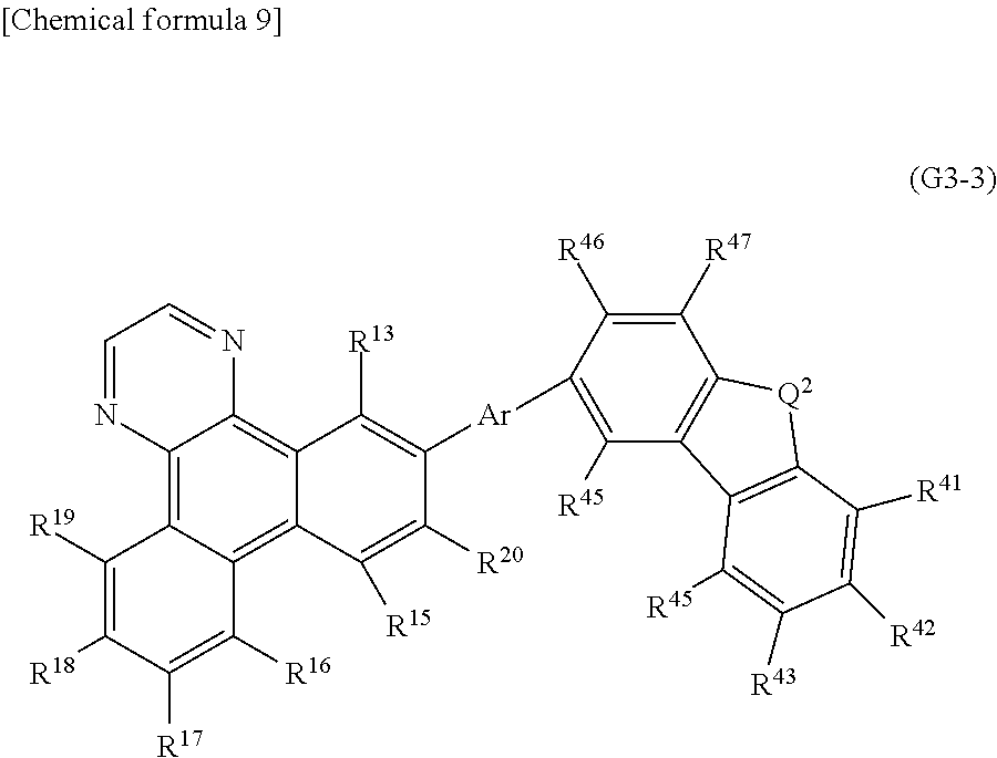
C1([R19])=C([R18])C([R17])=C([R16])C2=C3C(=C4C(=C12)N=CC=N4)C([R13])=C([Ar]C1=C([R45])C2=C(C([R47])=C1[R46])[Q2]C1=C2C([R45])=C([R43])C([R42])=C1[R41])C([R20])=C3[R15]
